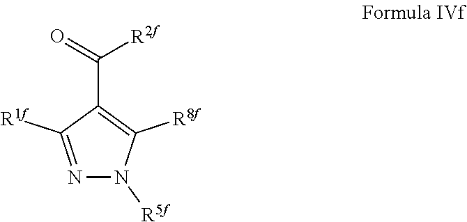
N1=C([R1f])C(C(=O)[R2f])=C([R8f])N1[R5f]
